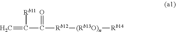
C=C(C([Rb12][(Rb13O)n][Rb14])=O)[Rb11]
